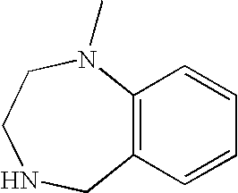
C12=C(C=CC=C1)CNCCN2C
